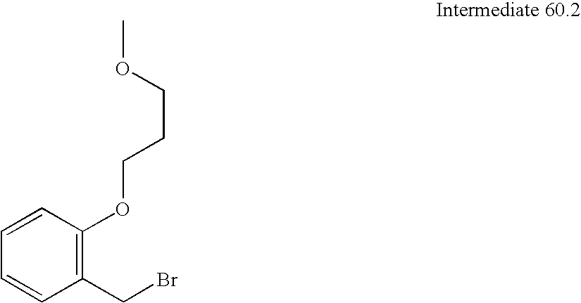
C1=CC(OCCCOC)=C(CBr)C=C1
